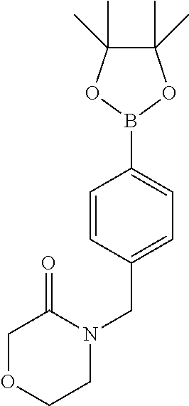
C1=CC(CN2C(=O)COCC2)=CC=C1B1OC(C)(C)C(C)(C)O1
